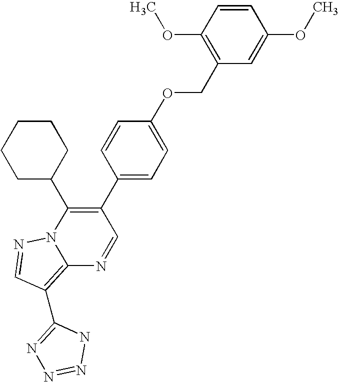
C12=C(C3=NN=NN3)C=NN1C(C1CCCCC1)=C(C1=CC=C(OCC3=C(OC)C=CC(OC)=C3)C=C1)C=N2
